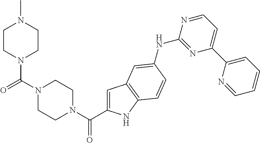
C1=C(C(N2CCN(C(=O)N3CCN(C)CC3)CC2)=O)NC2=C1C=C([H N]C1=NC(C3=CC=CC=N3)=CC=N1)C=C2
